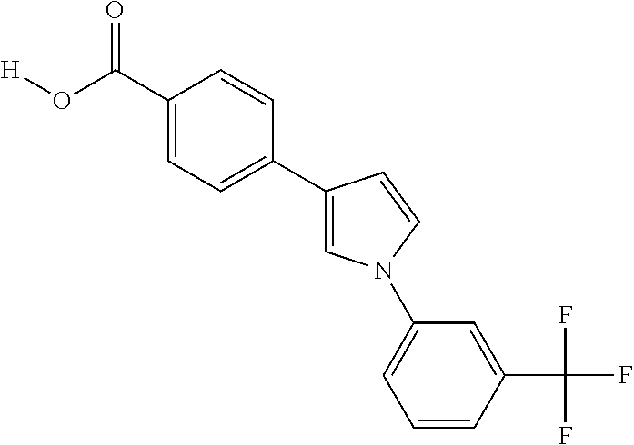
C1(C(O[H])=O)=CC=C(C2=CN(C3=CC=CC(C(F)(F)F)=C3)C=C2)C=C1
